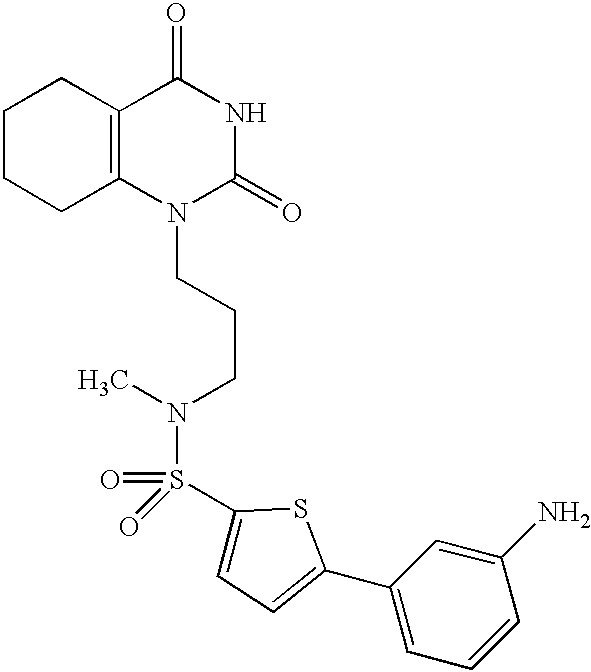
C1CCC2=C(C1)C(=O)NC(=O)N2CCCN(C)S(=O)(=O)C1=CC=C(C2=CC=CC(N)=C2)S1
